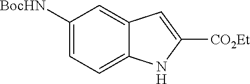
C1([BocHN])=CC=C2C(=C1)C=C([CO2Et])N2
